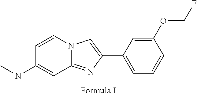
N12C(=NC(C3=CC=CC(OCF)=C3)=C1)C=C(NC)C=C2
